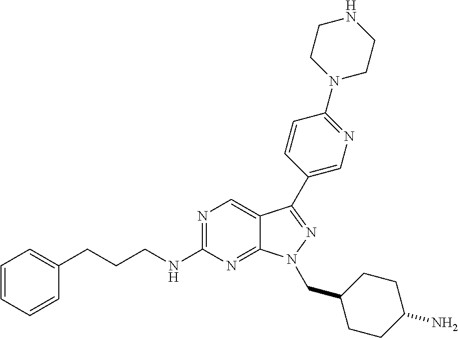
N1=C(NCCCC2=CC=CC=C2)N=C2C(=C1)C(C1=CN=C(N3CCNCC3)C=C1)=NN2CC1CCC(N)CC1
